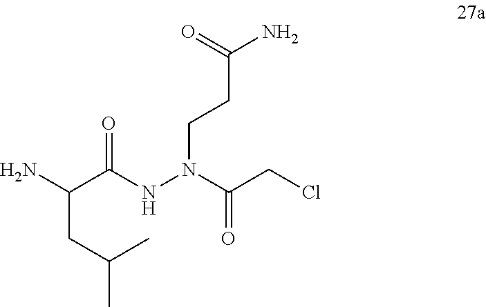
C(C(NN(CCC(N)=O)C(CCl)=O)=O)(N)CC(C)C
